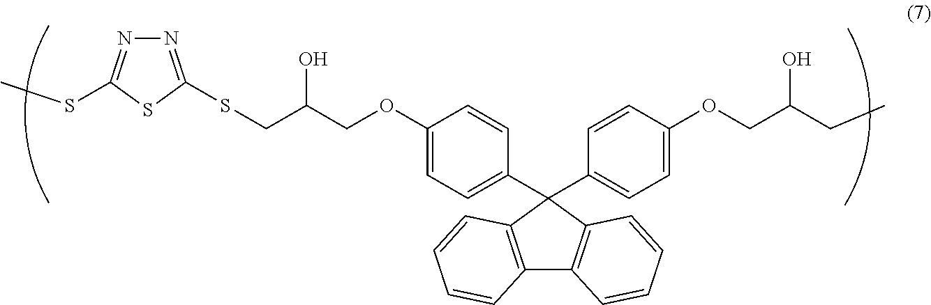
S(C)C1=NN=C(SCC(COC2=CC=C(C3(C4=CC=C(OCC(CC)O)C=C4)C4=C(C5=C3C=CC=C5)C=CC=C4)C=C2)O)S1
